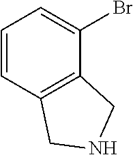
C1=CC2=C(C(Br)=C1)CNC2
